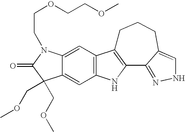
C12=CC3=C(C=C1C(COC)(COC)C(=O)N2CCOCCOC)NC1=C3CCCC2=CNN=C12
